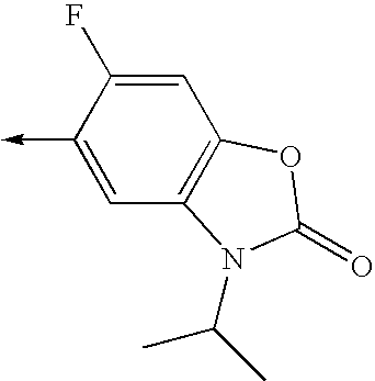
C1(->C)=CC2=C(C=C1F)OC(=O)N2C(C)C
